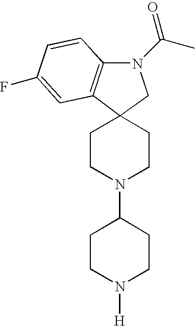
C12(CCN(C3CCN([H])CC3)CC1)C1=C(N(C(C)=O)C2)C=CC(F)=C1
